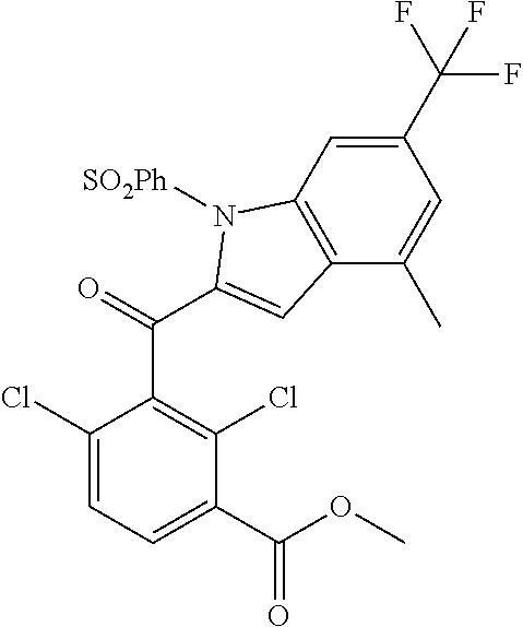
N1([SO2Ph])C(C(C2=C(Cl)C(C(OC)=O)=CC=C2Cl)=O)=CC2=C1C=C(C(F)(F)F)C=C2C
